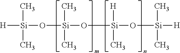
[H][Si](O[Si](O[Si](O[Si]([H])(C)C)([H])C)(C)C)(C)C
